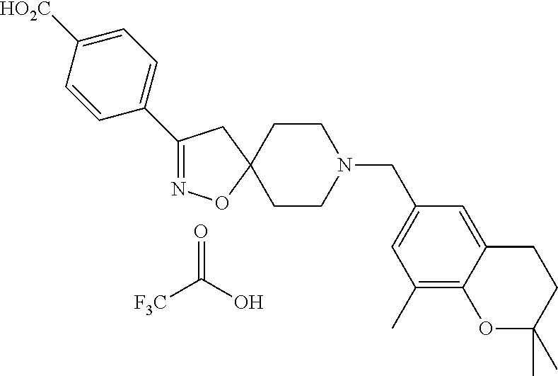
C1(C2=CC=C([HO2C])C=C2)=NOC2(C1)CCN(CC1=CC(C)=C3C(=C1)CCC(C)(C)O3)CC2.O=C(O)[F3C]
